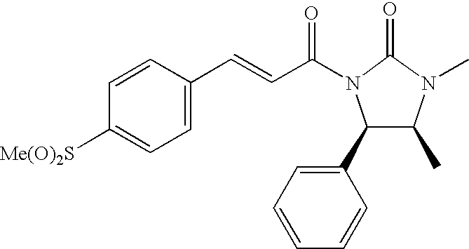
C1=CC([Me(O)2S])=CC=C1C=CC(N1C(C2=CC=CC=C2)C(C)N(C)C1=O)=O
